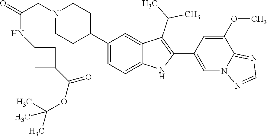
C1(C2CCN(CC(NC3CC(C(OC(C)(C)C)=O)C3)=O)CC2)=CC=C2C(=C1)C(C(C)C)=C(C1=CN3C(=NC=N3)C(OC)=C1)N2
